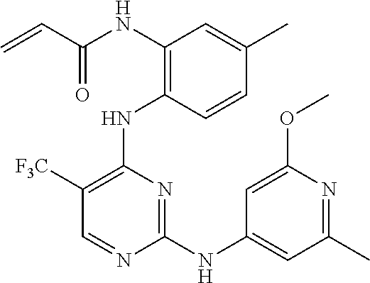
N(C1=C(NC2=C([F3C])C=NC(NC3=CC(C)=NC(OC)=C3)=N2)C=CC(C)=C1)C(C=C)=O
